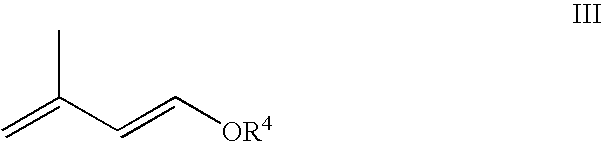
C=C(C=C[OR4])C
